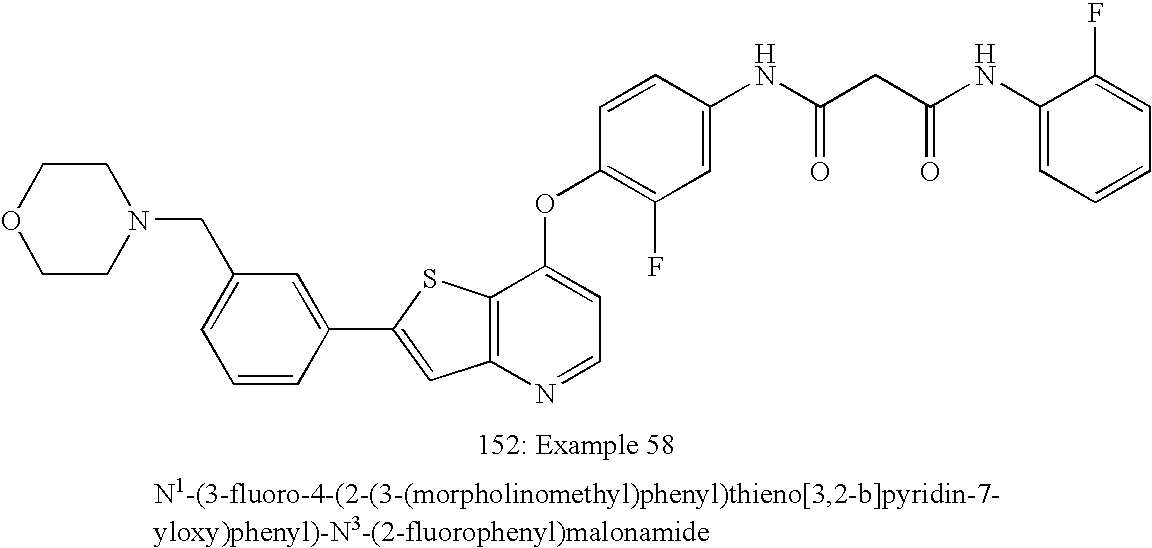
C12=C(N=CC=C1OC1=C(F)C=C(NC(CC(NC3=CC=CC=C3F)=O)=O)C=C1)C=C(C1=CC(CN3CCOCC3)=CC=C1)S2
